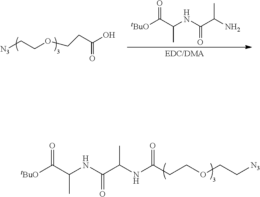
O=C(C(NC(C(NC(CCOCC[N3])=O)C)=O)C)[tBuO].[N3]CCOCCC(O)=O.O=C(C(NC(C(N)C)=O)C)[tBuO]
